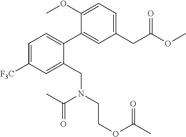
C1=C([F3C])C=C(CN(CCOC(C)=O)C(C)=O)C(C2=CC(CC(OC)=O)=CC=C2OC)=C1
